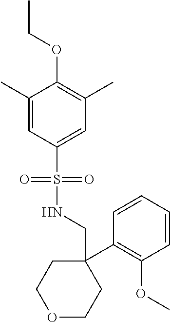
C1(C)=CC(S(NCC2(C3=C(OC)C=CC=C3)CCOCC2)(=O)=O)=CC(C)=C1OCC
